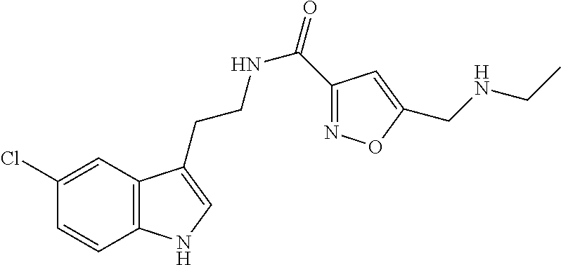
N(CCC1=CNC2=C1C=C(Cl)C=C2)C(=O)C1=NOC(CNCC)=C1
